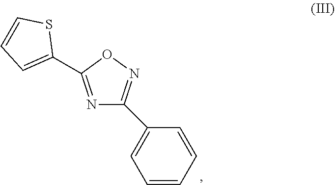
C1=CC=CC(C2=NOC(C3=CC=CS3)=N2)=C1
